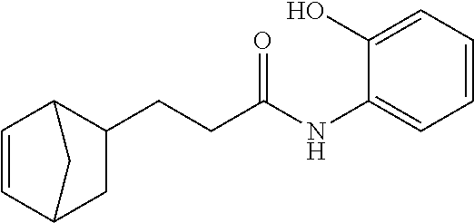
C1=CC2CC(CCC(NC3=CC=CC=C3O)=O)C1C2
